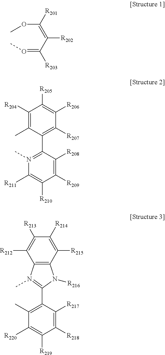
C(=C(OC)[R201])(C(=OC)[R203])[R202].C1([R204])=C(C)C(C2=N(C)C([R211])=C([R210])C([R209])=C2[R208])=C([R207])C([R206])=C1[R205].C1(C2=N(C)C3=C(N2[R216])C([R215])=C([R214])C([R213])=C3[R212])=C(C)C([R220])=C([R219])C([R218])=C1[R217]
